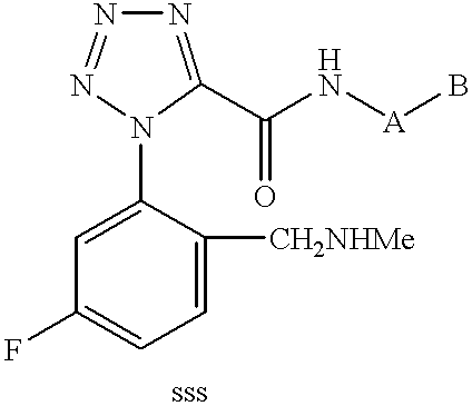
C1=C([CH2NHMe])C(N2C(C(N[A]B)=O)=NN=N2)=CC(F)=C1
